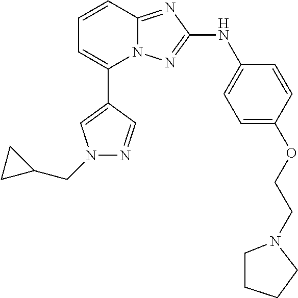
C1=CC2=NC(NC3=CC=C(OCCN4CCCC4)C=C3)=NN2C(C2=CN(CC3CC3)N=C2)=C1
